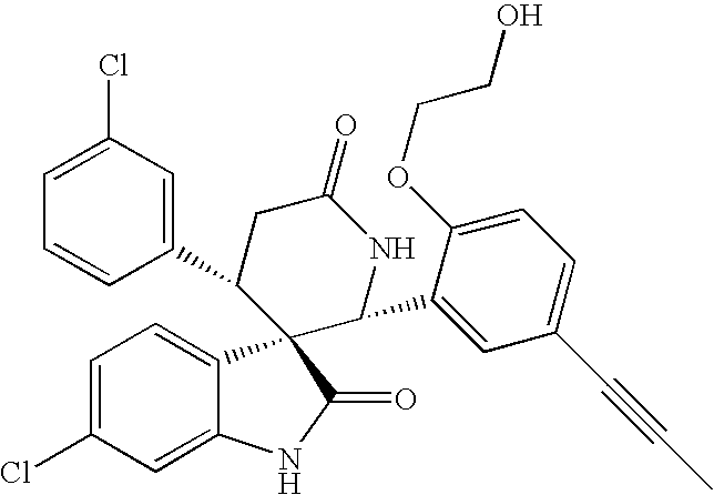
C1=C(Cl)C=C2C(=C1)C1(C(=O)N2)C(C2=CC(Cl)=CC=C2)CC(=O)NC1C1=CC(C#CC)=CC=C1OCCO
